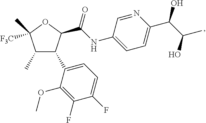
O1C([F3C])(C)C(C)C(C2=CC=C(F)C(F)=C2OC)C1C(=O)NC1=CC=C(C(C(C)O)O)N=C1
